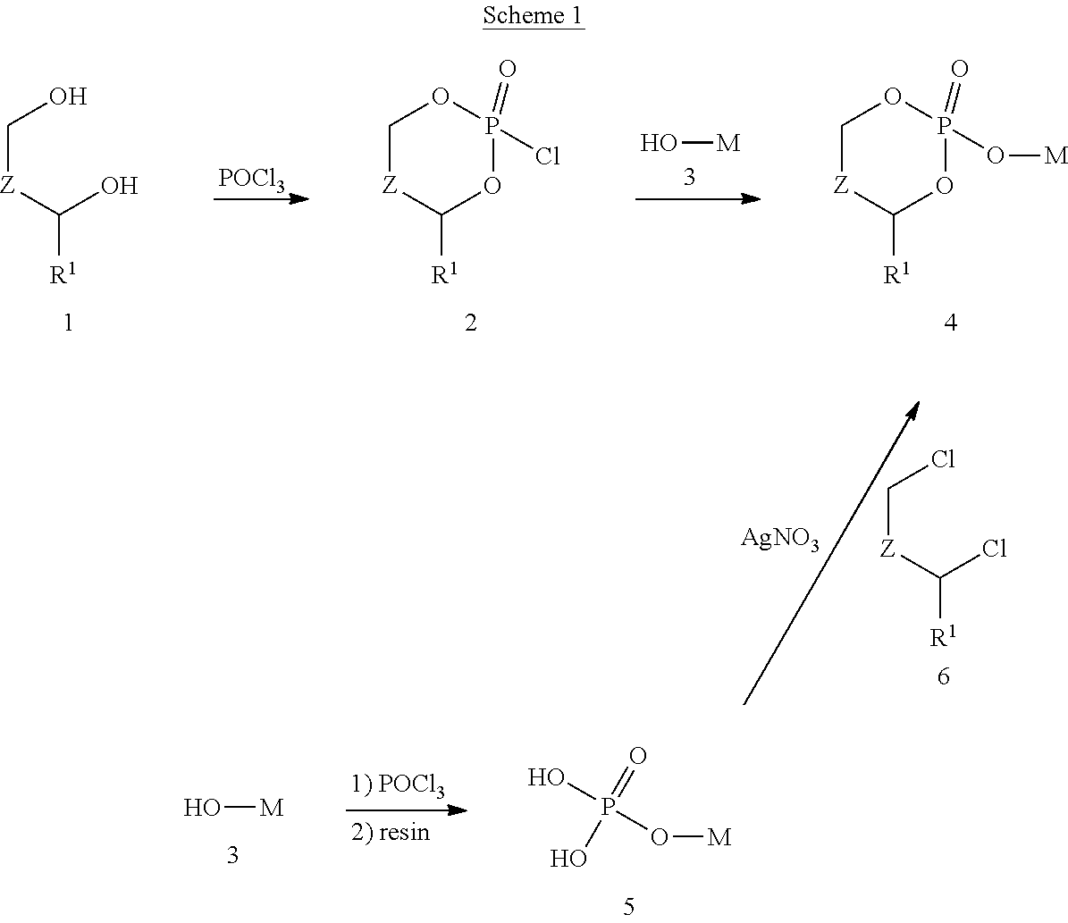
C([R1])([Z]CO)O.[POCl3].C1([R1])[Z]COP(Cl)(=O)O1.O[M].C1([R1])[Z]COP(O[M])(=O)O1.C([R1])([Z]CCl)Cl.[AgNO3].O[M].OP(O[M])(=O)O
